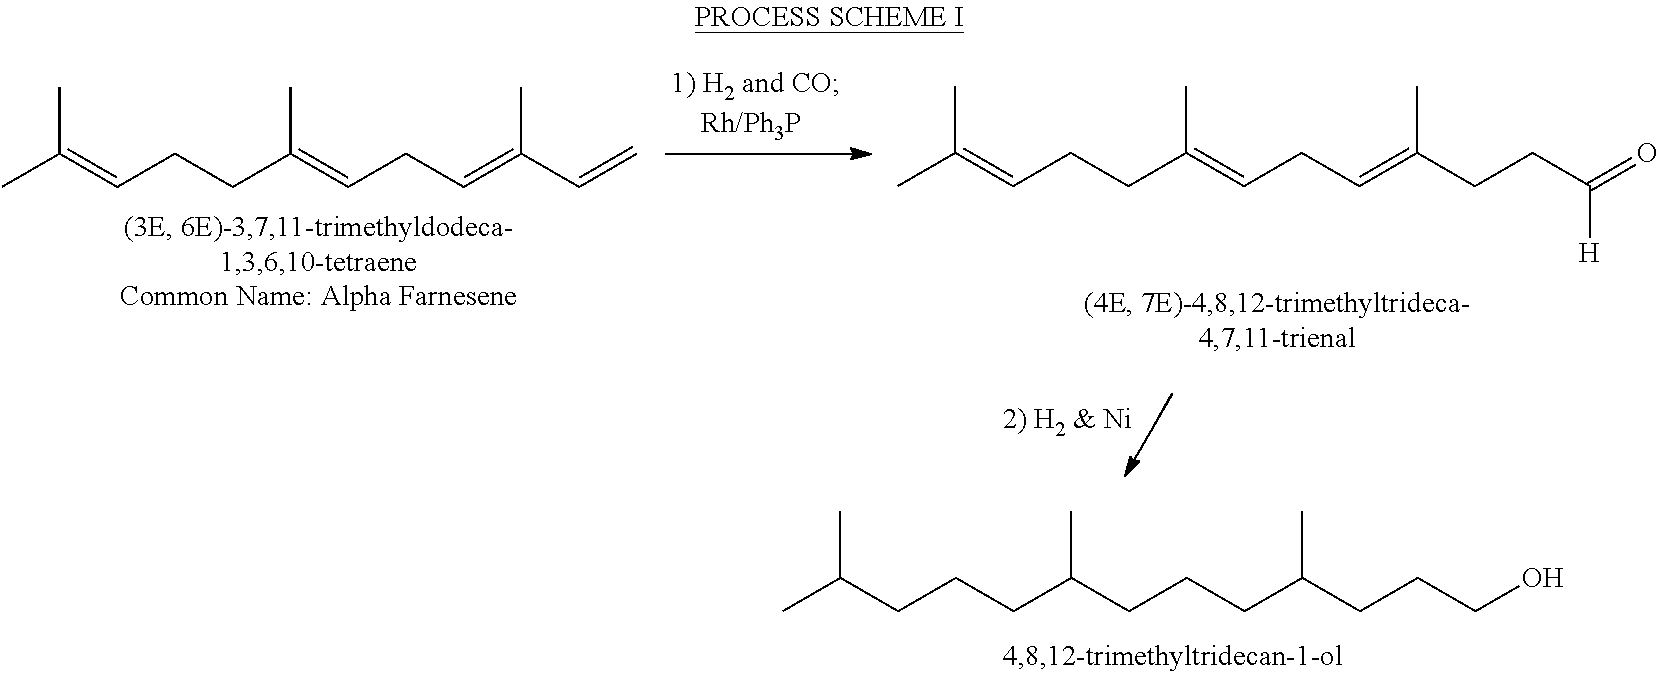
CC(=CCCC(=CCC=C(C=C)C)C)C.CC(=CCCC(=CCC=C(CCC(=O)[H])C)C)C.CC(CCCC(CCCC(CCCO)C)C)C
